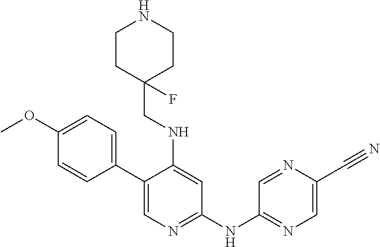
C1(C2=CC=C(OC)C=C2)=CN=C(NC2=NC=C(C#N)N=C2)C=C1NCC1(F)CCNCC1
